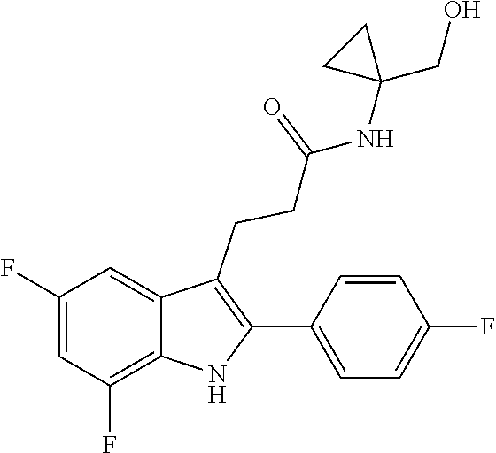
C1(C2=C(CCC(=O)NC3(CO)CC3)C3=CC(F)=CC(F)=C3N2)=CC=C(F)C=C1
